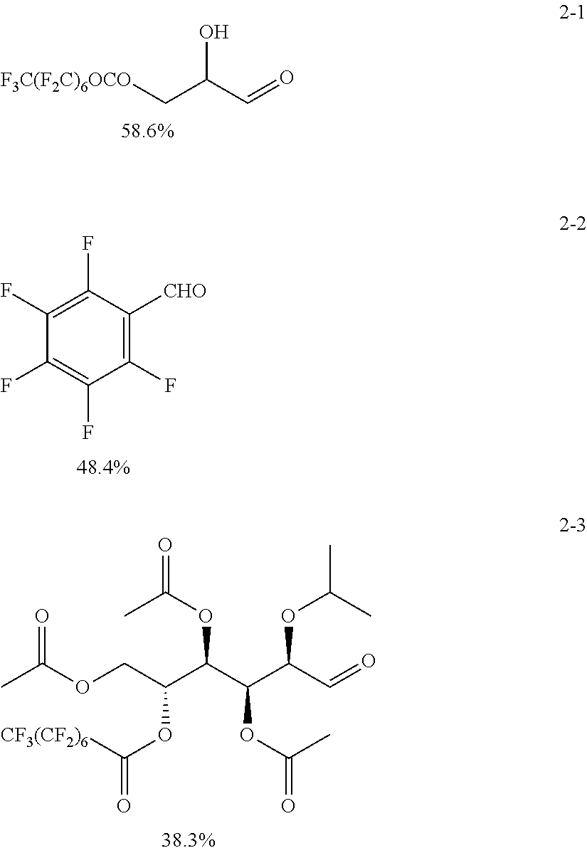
[F3C(F2C)6OCO]CC(C=O)O.C1(F)=C(F)C([CHO])=C(F)C(F)=C1F.CC(OCC(C(OC(C)=O)C(C(OC(C)C)C=O)OC(C)=O)OC([CF3(CF2)6])=O)=O
